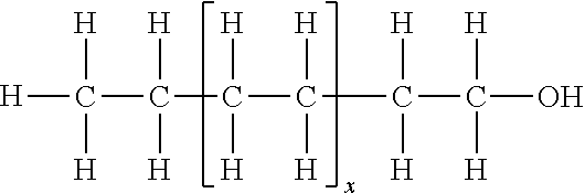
[H]C(C([H])([H])C([H])([H])C([H])([H])C(C([H])([H])O)([H])[H])([H])[H]
